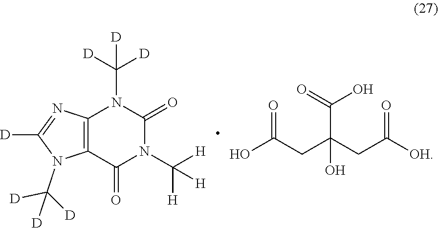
[D]C([D])([D])N1C(=O)N(C([H])([H])[H])C(=O)C2=C1N=C([D])N2C([D])([D])[D].C(C(O)(C(=O)O)CC(=O)[OH])C(O)=O
